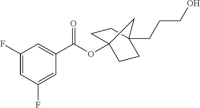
C1(F)=CC(F)=CC(C(OC23CCC(CCCO)(CC2)C3)=O)=C1
